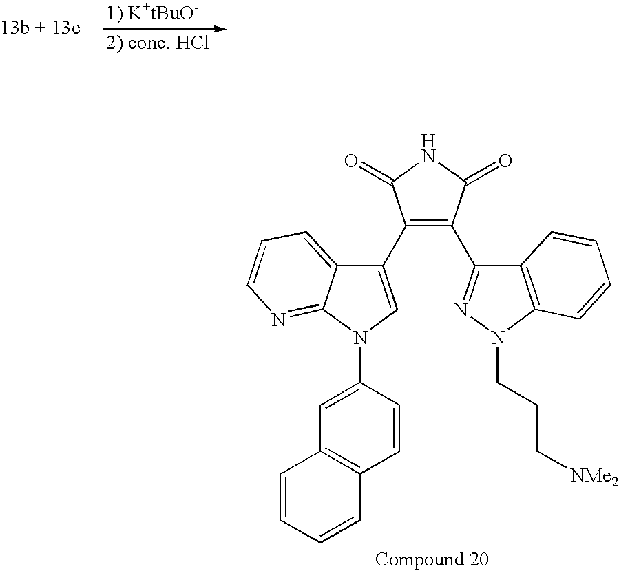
[1) K+tBuO-].[2) conc. HCl].C1(C2=CN(C3=CC4=C(C=C3)C=CC=C4)C3=NC=CC=C23)=C(C2=NN(CCC[NMe2])C3=C2C=CC=C3)C(=O)NC1=O
